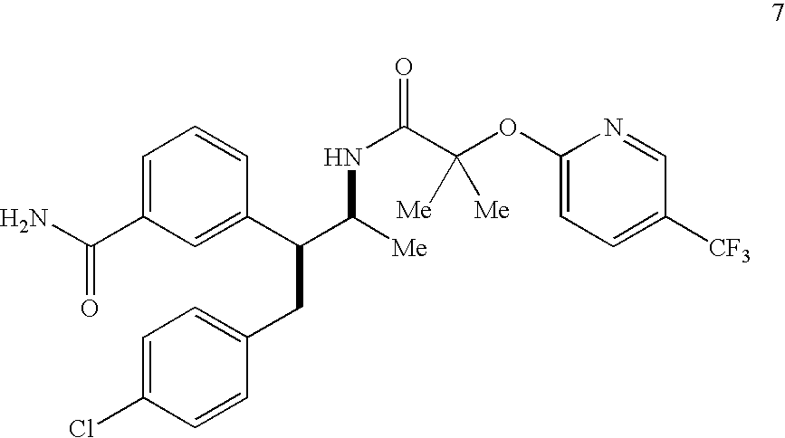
NC(C1=CC=CC(C(C([Me])NC(=O)C(OC2=CC=C([CF3])C=N2)([Me])[Me])CC2=CC=C(Cl)C=C2)=C1)=O
